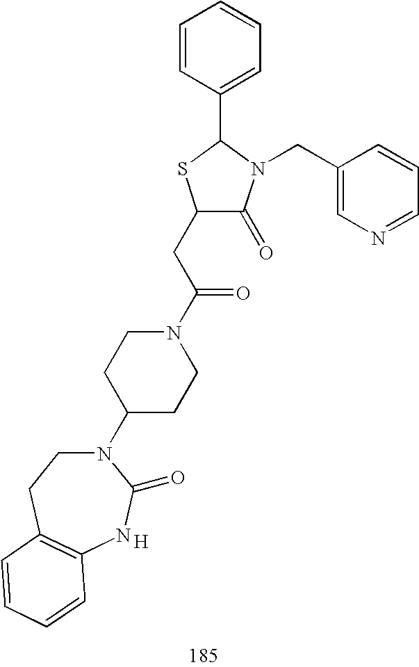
C1(CC(N2CCC(N3CCC4=C(NC3=O)C=CC=C4)CC2)=O)C(=O)N(CC2=CN=CC=C2)C(C2=CC=CC=C2)S1.[H]
